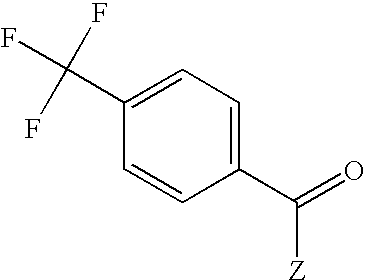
C(C1=CC=C(C(=O)[Z])C=C1)(F)(F)F
